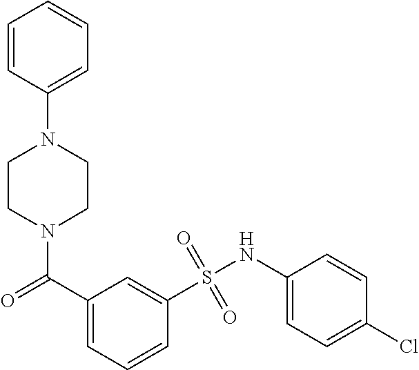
N1(C(C2=CC=CC(S(NC3=CC=C(Cl)C=C3)(=O)=O)=C2)=O)CCN(C2=CC=CC=C2)CC1
